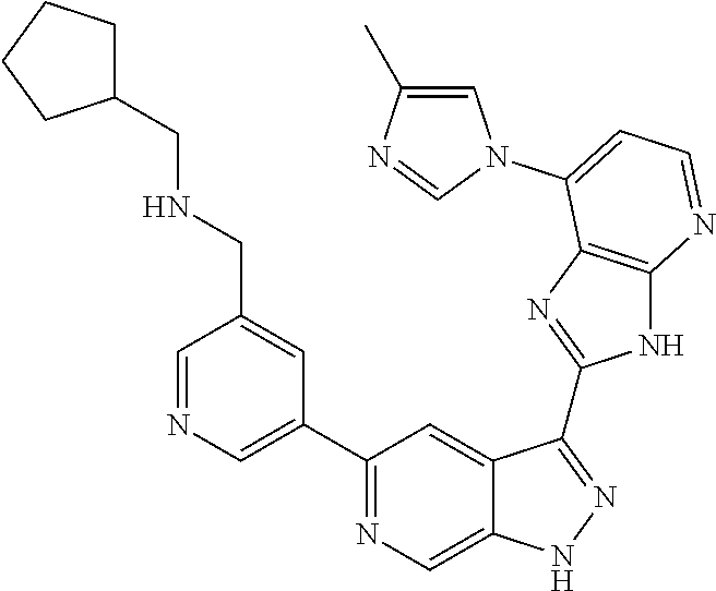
C1=NC=C(C2=NC=C3C(=C2)C(C2=NC4=C(N2)N=CC=C4N2C=C(C)N=C2)=NN3)C=C1CNCC1CCCC1
